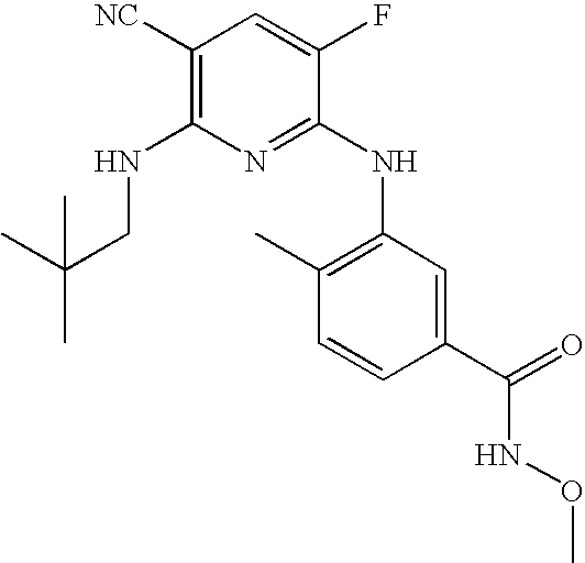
C1([NC])=C(NCC(C)(C)C)N=C(NC2=C(C)C=CC(C(=O)NOC)=C2)C(F)=C1
